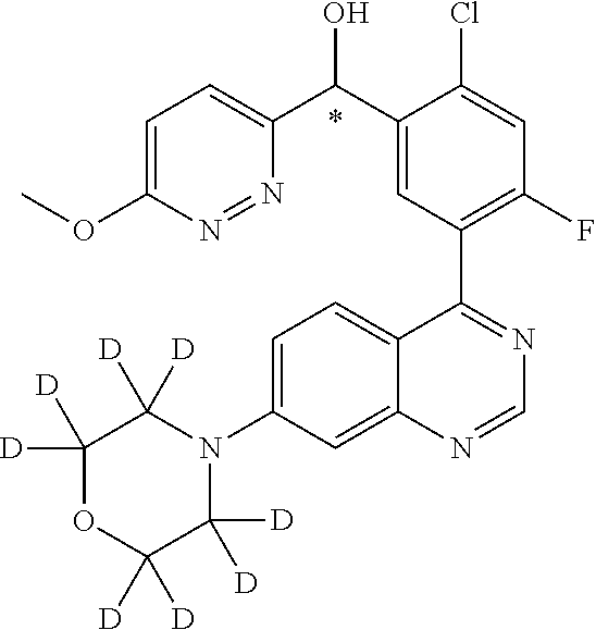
C1=C(N2C([D])([D])C([D])([D])OC([D])([D])C2([D])[D])C=C2C(=C1)C(C1=C(F)C=C(Cl)C(C(C3=CC=C(OC)N=N3)O)=C1)=NC=N2.*
